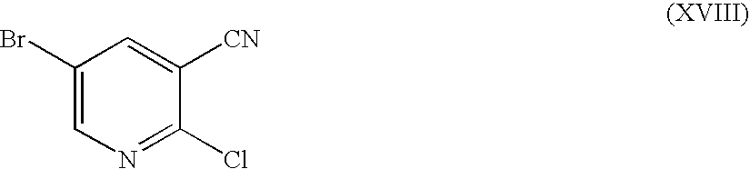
C1(Br)=CN=C(Cl)C([CN])=C1
